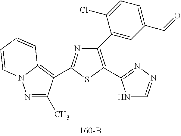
C1(C2=CC(C=O)=CC=C2Cl)=C(C2=NN=CN2)SC(C2=C3N(N=C2C)C=CC=C3)=N1
